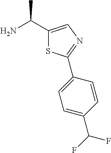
NC(C1=CN=C(C2=CC=C(C(F)F)C=C2)S1)C
